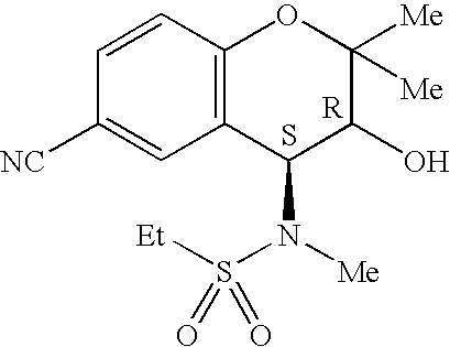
C12=C(C=CC([NC])=C1)OC([Me])([Me])C(O)C2N([Me])S([Et])(=O)=O.S.[R]
